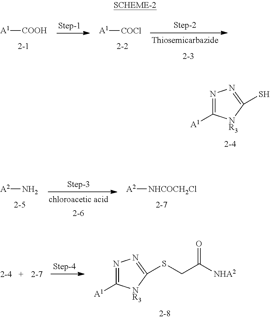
[A1][COOH].[A1][COCl].N1=C([A1])[NR3]C(S)=N1.[A2]N.[A2][NHCOCH2Cl].N1=C([A1])[NR3]C(SCC([NHA2])=O)=N1
